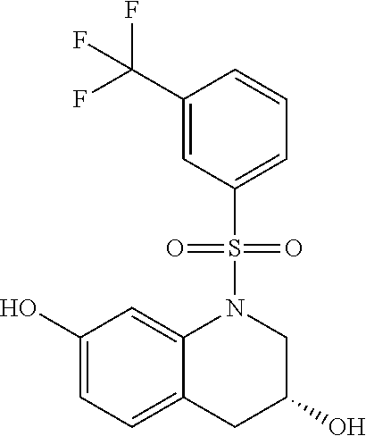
C1(O)=CC=C2C(=C1)N(S(C1=CC=CC(C(F)(F)F)=C1)(=O)=O)CC(O)C2
